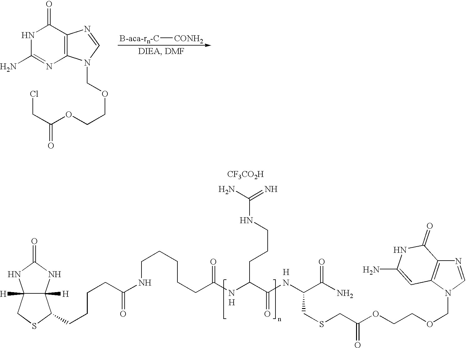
C12([H])C([H])(NC(=O)N1)C(CCCCC(NCCCCCC(NC(C(NC(C(N)=O)CSCC(OCCOCN1C3=C(N=C1)C(=O)NC(N)=C3)=O)=O)CCCNC(N)=N)=O)=O)SC2.[H].[H].[CF3CO2H].N1C(N)=NC2=C(C1=O)N=CN2COCCOC(CCl)=O.[B-aca-rn-C][CONH2]
